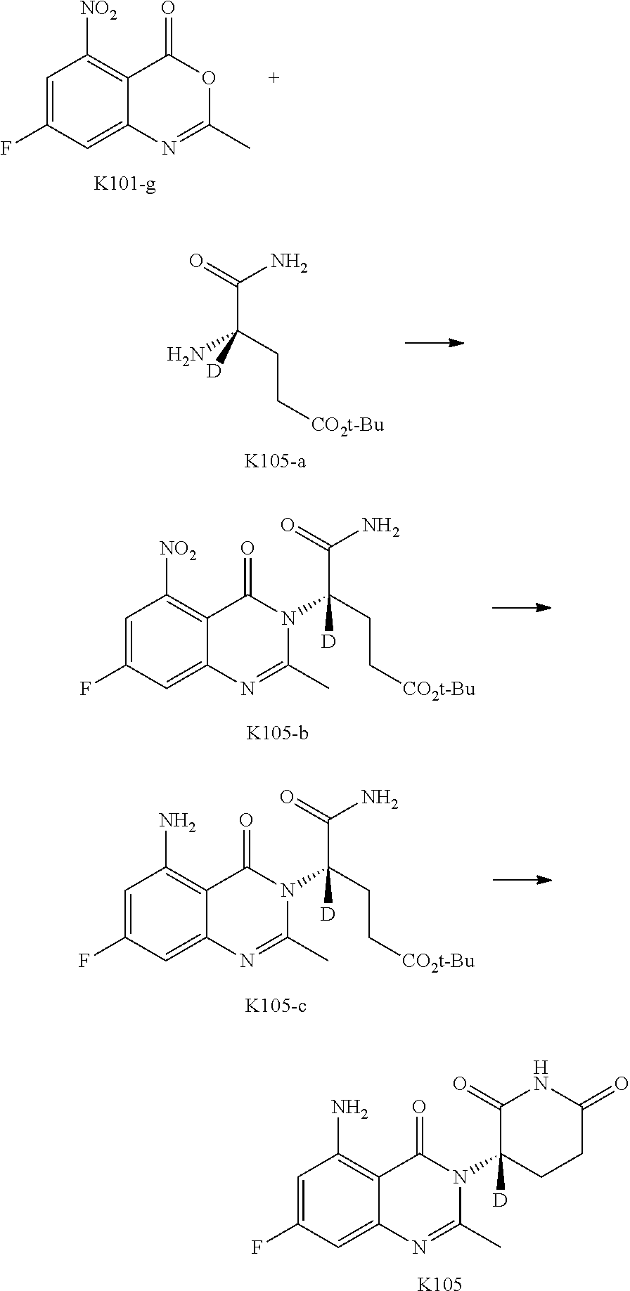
C1=C(F)C=C2C(=C1[NO2])C(=O)OC(C)=N2.NC(CC[CO2t-Bu])(C(=O)N)[D].C1=C(F)C=C2C(=C1[NO2])C(=O)N(C(CC[CO2t-Bu])(C(=O)N)[D])C(C)=N2.C1=C(F)C=C2C(=C1N)C(=O)N(C(CC[CO2t-Bu])(C(=O)N)[D])C(C)=N2.C1=C(F)C=C2C(=C1N)C(=O)N(C1([D])CCC(=O)NC1=O)C(C)=N2.[K105]
